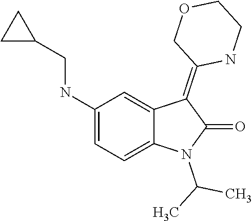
C1(NCC2CC2)=CC=C2C(=C1)C(=C1COCCN1)C(=O)N2C(C)C
